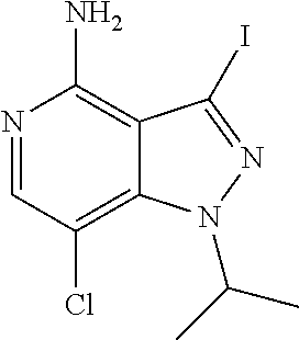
C12=C(N)N=CC(Cl)=C1N(C(C)C)N=C2I
